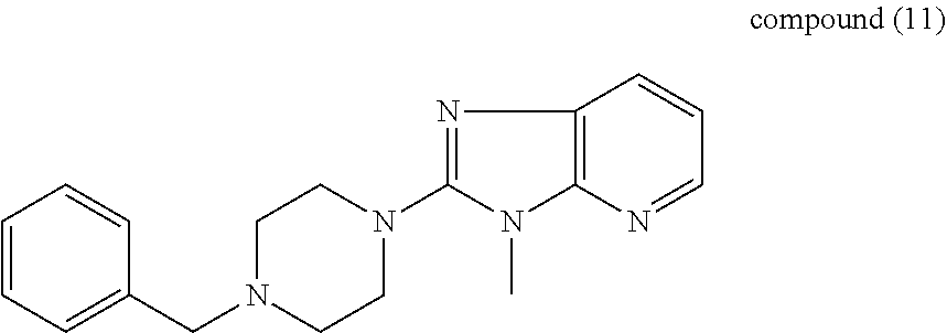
N1=C(N2CCN(CC3=CC=CC=C3)CC2)N(C)C2=C1C=CC=N2
